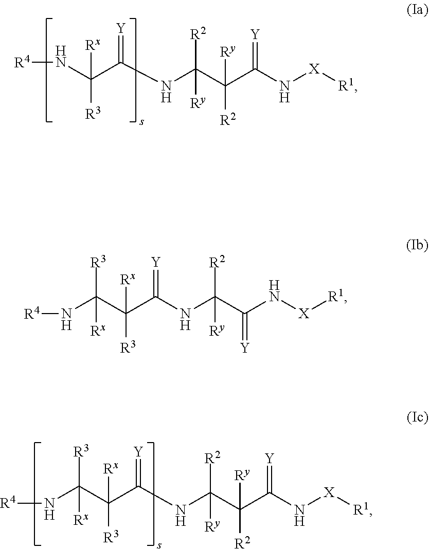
[R4]NC(C(=[Y])NC(C(C(N[X][R1])=[Y])([R2])[Ry])([R2])[Ry])([Rx])[R3].[R4]NC(C(C(NC([R2])(C([R2])(C(N[X][R1])=[Y])[Ry])[Ry])=[Y])([R3])[Rx])([R3])[Rx].[R4]NC(C(C(NC([R2])(C(=[Y])N[X][R1])[Ry])=[Y])([R3])[Rx])([R3])[Rx]
